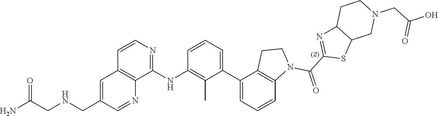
C1=CC=C(C2=CC=CC3=C2CCN3C(C2=NC3C(S2)CN(CC(O)=O)CC3)=O)C(C)=C1NC1=NC=CC2=C1N=CC(CNCC(N)=O)=C2
